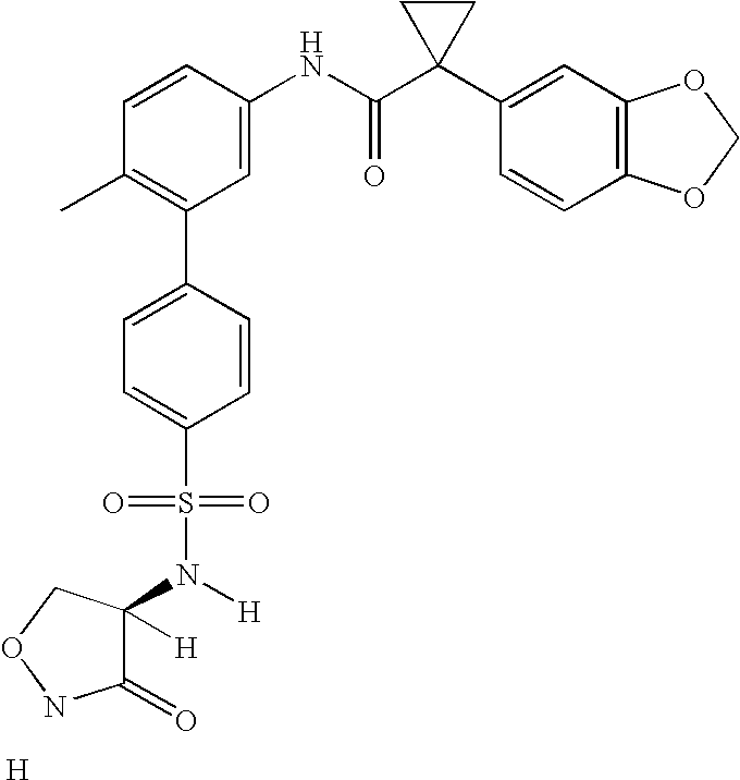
C1=CC(NC(C2(C3=CC4=C(C=C3)OCO4)CC2)=O)=CC(C2=CC=C(S(=O)(=O)N([H])C3([H])C(=O)NOC3)C=C2)=C1C.[H]
